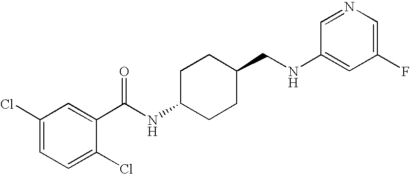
C1(Cl)=CC=C(Cl)C(C(NC2CCC(CNC3=CC(F)=CN=C3)CC2)=O)=C1
